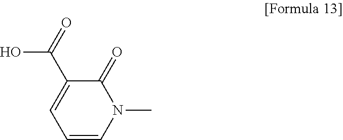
C1=C(C(=O)O)C(=O)N(C)C=C1
